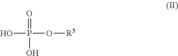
OP(O[R5])(=O)O
